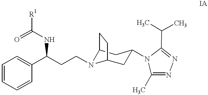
C12N(CCC(C3=CC=CC=C3)NC([R1])=O)C(CC(N3C(C)=NN=C3C(C)C)C1)CC2
